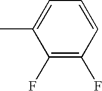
C1(F)=C(F)C=CC=C1C
